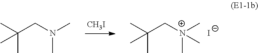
[CH3I].CC(C[N+](C)(C)C)(C)C.[I-].CC(CN(C)C)(C)C
